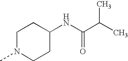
C1N(C)CCC(NC(C(C)C)=O)C1
